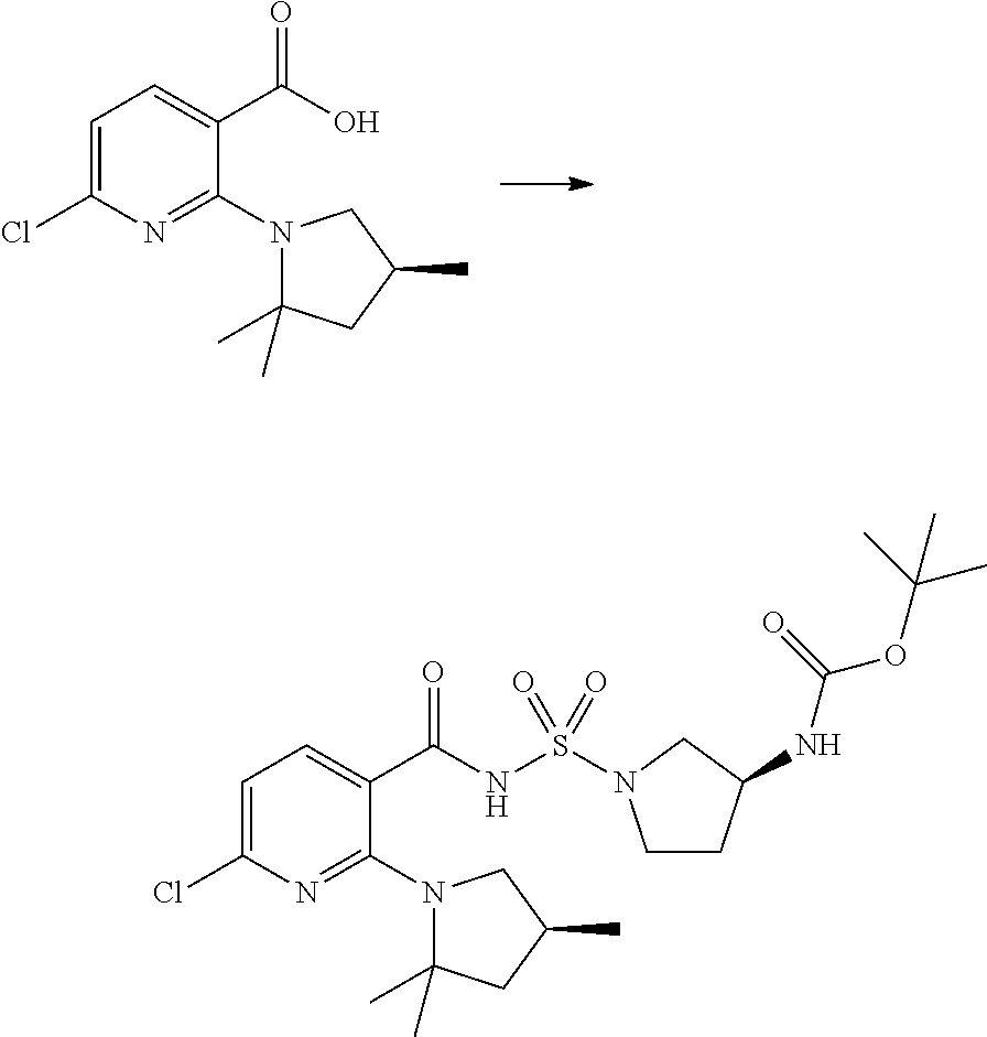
C1(N2C(C)(C)CC(C)C2)=NC(Cl)=CC=C1C(NS(=O)(=O)N1CC(NC(OC(C)(C)C)=O)CC1)=O.C1(N2C(C)(C)CC(C)C2)=NC(Cl)=CC=C1C(O)=O
